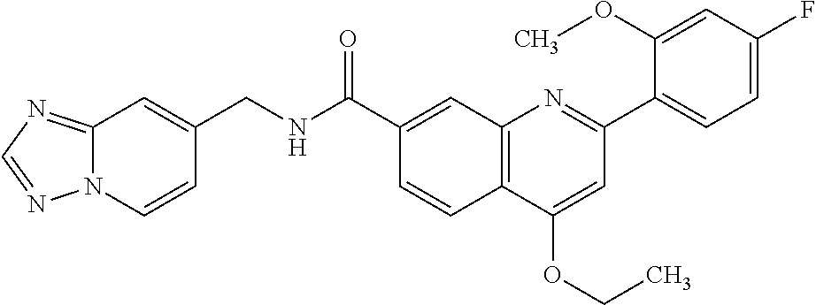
C1(C(NCC2=CC3=NC=NN3C=C2)=O)=CC2=C(C=C1)C(OCC)=CC(C1=CC=C(F)C=C1OC)=N2
